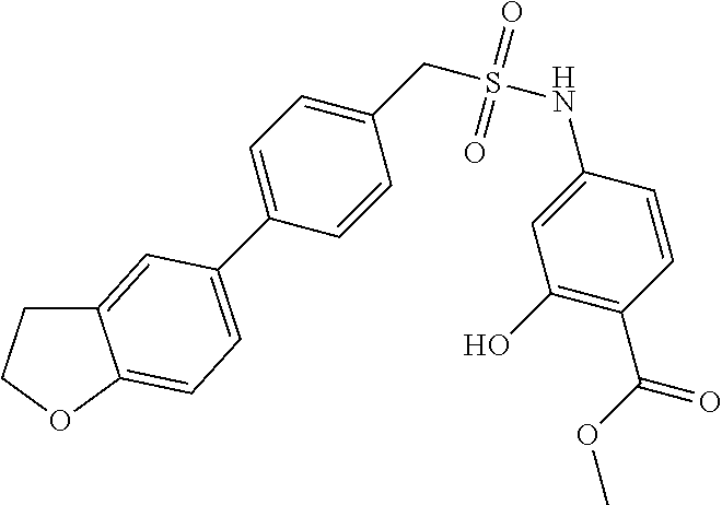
C12=CC(C3=CC=C(CS(=O)(=O)NC4=CC(O)=C(C(OC)=O)C=C4)C=C3)=CC=C1OCC2
